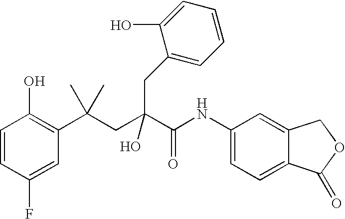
C1=CC(F)=CC(C(CC(C(NC2=CC=C3C(=C2)COC3=O)=O)(O)CC2=CC=CC=C2O)(C)C)=C1O
